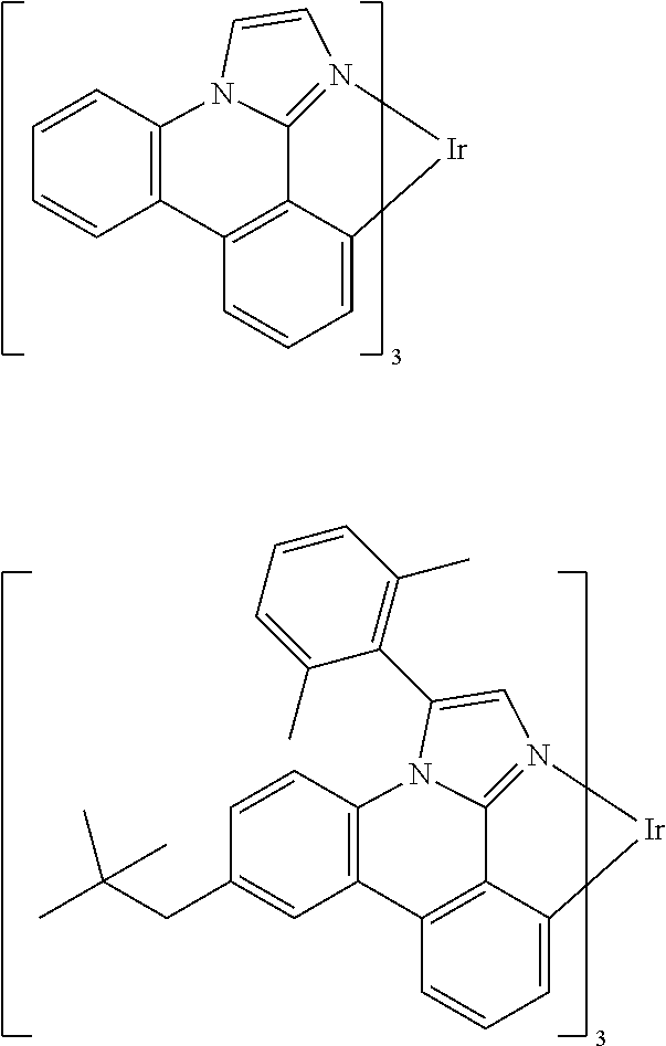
C1=C2C3=C(C=C1)C1=C(N4C3=N(C=C4)[Ir]2)C=CC=C1.C1=C2C3=C(C=C1)C1=C(N4C3=N(C=C4C3=C(C)C=CC=C3C)[Ir]2)C=CC(CC(C)(C)C)=C1
